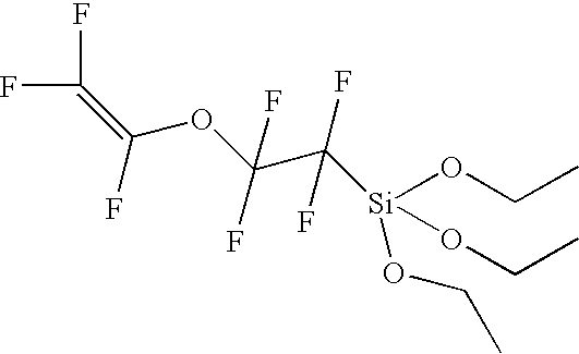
FC(F)=C(OC(C([Si](OCC)(OCC)OCC)(F)F)(F)F)F
